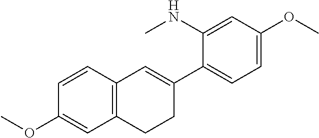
N(C1=CC(OC)=CC=C1C1=CC2=C(CC1)C=C(OC)C=C2)C
